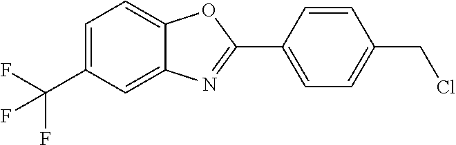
C1=C(C(F)(F)F)C=C2C(=C1)OC(C1=CC=C(CCl)C=C1)=N2
